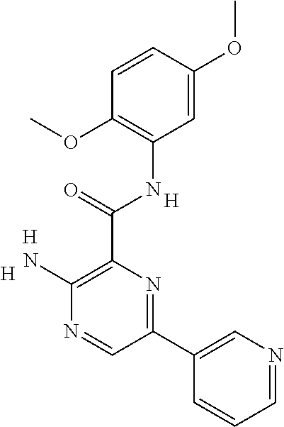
C1(N)=C(C(NC2=C(OC)C=CC(OC)=C2)=O)N=C(C2=CN=CC=C2)C=N1.[H].[H].[H]
